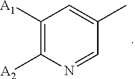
C1([A1])=C([A2])N=CC(C)=C1
